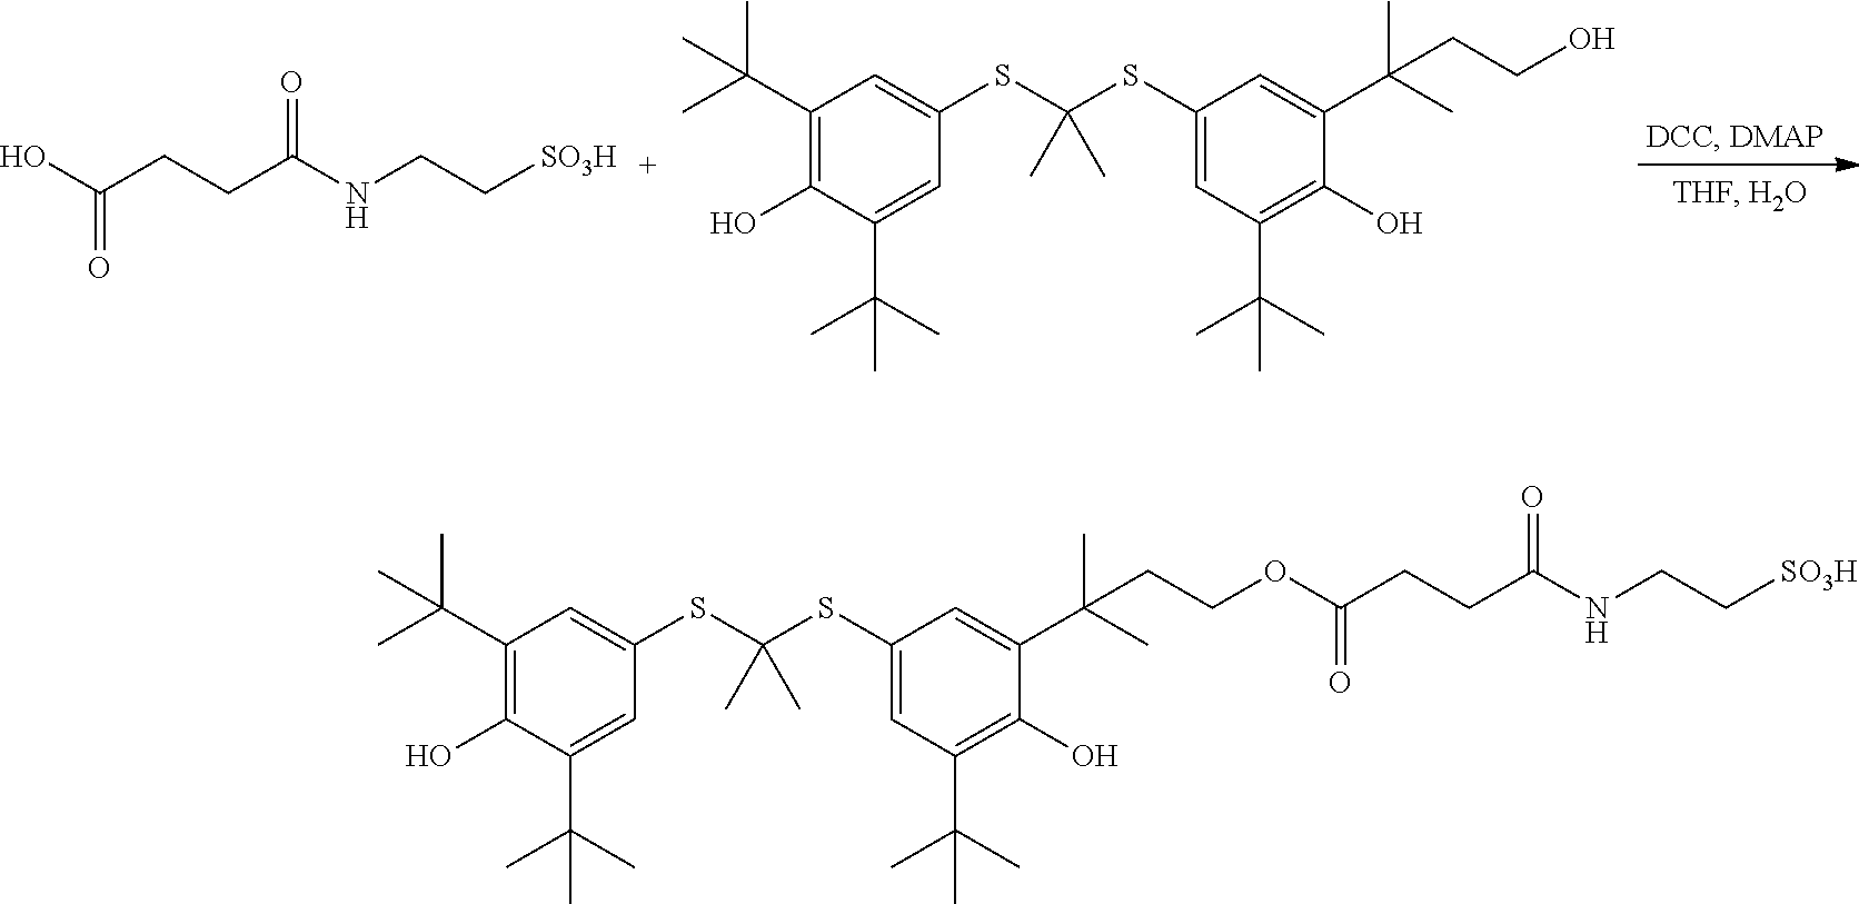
C1(C(C)(C)C)=C(O)C(C(C)(C)C)=CC(SC(SC2=CC(C(C)(C)C)=C(O)C(C(C)(C)CCOC(CCC(NCC[SO3H])=O)=O)=C2)(C)C)=C1.C1(C(C)(C)C)=C(O)C(C(C)(C)C)=CC(SC(SC2=CC(C(C)(C)C)=C(O)C(C(C)(C)CCO)=C2)(C)C)=C1.N(CC[SO3H])C(CCC(O)=O)=O
